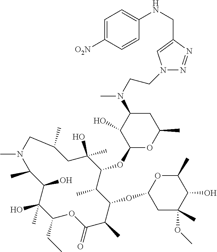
C1(CC)C(C)(O)C(O)C(C)N(C)CC(C)CC(O)(C)C(OC2OC(C)CC(N(C)CCN3C=C(CNC4=CC=C([O2N])C=C4)N=N3)C2O)C(C)C(OC2CC(C)(OC)C(O)C(C)O2)C(C)C(=O)O1
